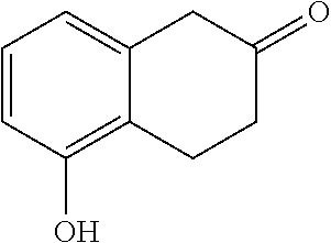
C1(=O)CC2=CC=CC(O)=C2CC1
